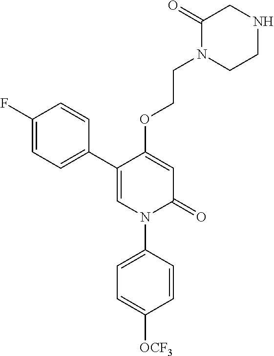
C1=C(OCCN2C(=O)CNCC2)C(C2=CC=C(F)C=C2)=CN(C2=CC=C([OCF3])C=C2)C1=O
